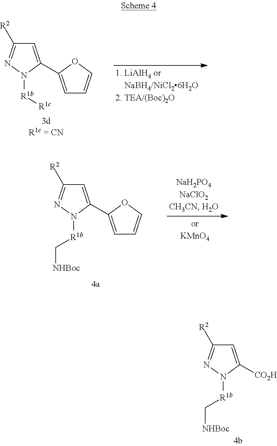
N1([R1b]C[NHBoc])C(C2=CC=CO2)=CC([R2])=N1.N1([R1b]C[NHBoc])C([CO2H])=CC([R2])=N1.N1([R1b][R1c])C(C2=CC=CO2)=CC([R2])=N1
